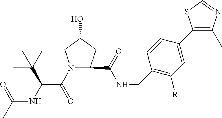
N1(C(C(NC(C)=O)C(C)(C)C)=O)CC(O)CC1C(NCC1=C([R])C=C(C2=C(C)N=CS2)C=C1)=O
